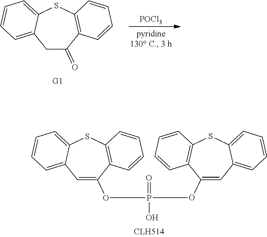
C1=C(OP(=O)(O)OC2=CC3=CC=CC=C3SC3=C2C=CC=C3)C2=C(SC3=CC=CC=C13)C=CC=C2.C1C(=O)C2=C(SC3=CC=CC=C13)C=CC=C2.[POCl3]
